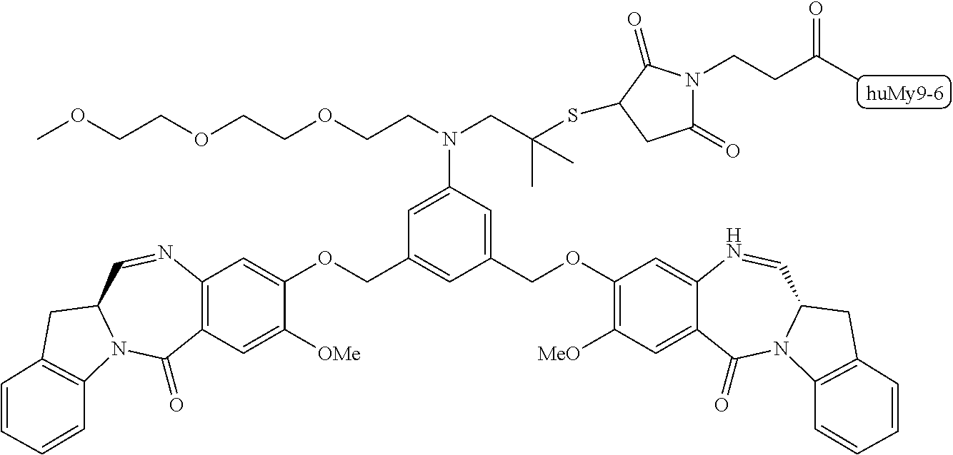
C1=C(COC2=C([MeO])C=C3C(=C2)N=CC2N(C3=O)C3=C(C2)C=CC=C3)C=C(COC2=CC3=C(C=C2[OMe])C(=O)N2C(C=N3)CC3=C2C=CC=C3)C=C1N(CCOCCOCCOC)CC(C)(C)SC1C(=O)N(CCC(C)=O)C(=O)C1
